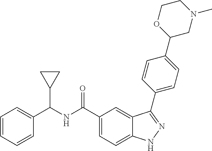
C1=CC=CC(C(NC(C2=CC=C3C(=C2)C(C2=CC=C(C4CN(C)CCO4)C=C2)=NN3)=O)C2CC2)=C1
